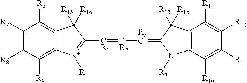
C1([R7])=C([R8])C([R9])=C2C(=C1[R6])C([R16])([R15])C([CR1]=[CR2][R3C]=C1N([R5])C3=C(C([R14])=C([R13])C([R11])=C3[R10])C1([R15])[R16])=[N+]2[R4]
